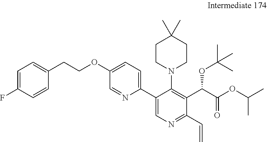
C1=C(OCCC2=CC=C(F)C=C2)C=NC(C2=CN=C(C=C)C(C(C(OC(C)C)=O)OC(C)(C)C)=C2N2CCC(C)(C)CC2)=C1
